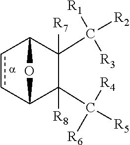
c1cC2C(C([R5])([R4])[R6])([R8])C(C([R2])([R1])[R3])([R7])C1O2
